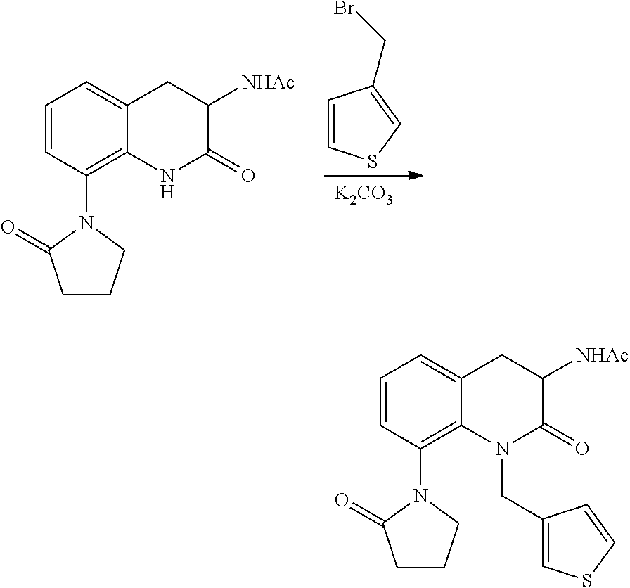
[K2CO3].C1=CSC=C1CBr.C12=C(N3C(=O)CCC3)C=CC=C1CC([NHAc])C(=O)N2.C12=C(N3C(=O)CCC3)C=CC=C1CC([NHAc])C(=O)N2CC1=CSC=C1
